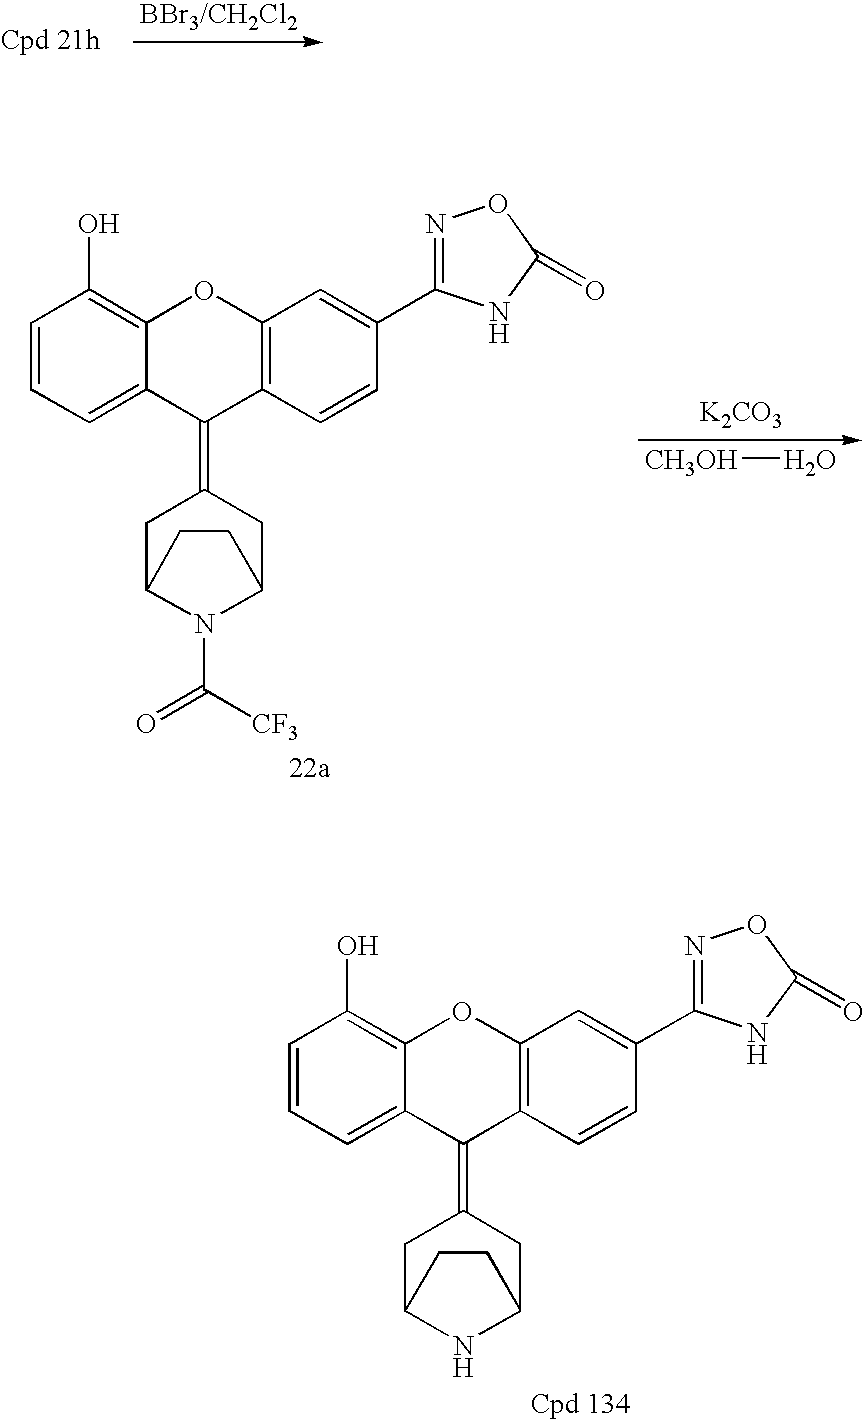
C1=CC=C2C(=C1O)OC1=C(C2=C2CC3NC(C2)CC3)C=CC(C2=NOC(=O)N2)=C1.C1=CC=C2C(=C1O)OC1=C(C2=C2CC3N(C([CF3])=O)C(C2)CC3)C=CC(C2=NOC(=O)N2)=C1.[K2CO3].[CH3OH]O
